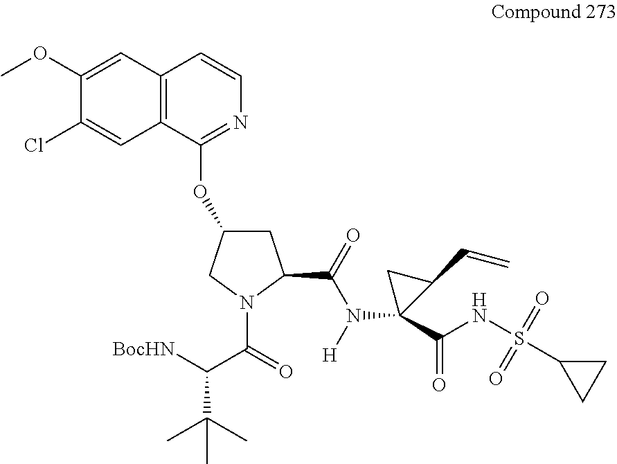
[BocHN]C(C(=O)N1C(C(=O)N([H])C2(C(NS(C3CC3)(=O)=O)=O)C(C=C)C2)CC(OC2=NC=CC3=C2C=C(Cl)C(OC)=C3)C1)C(C)(C)C
